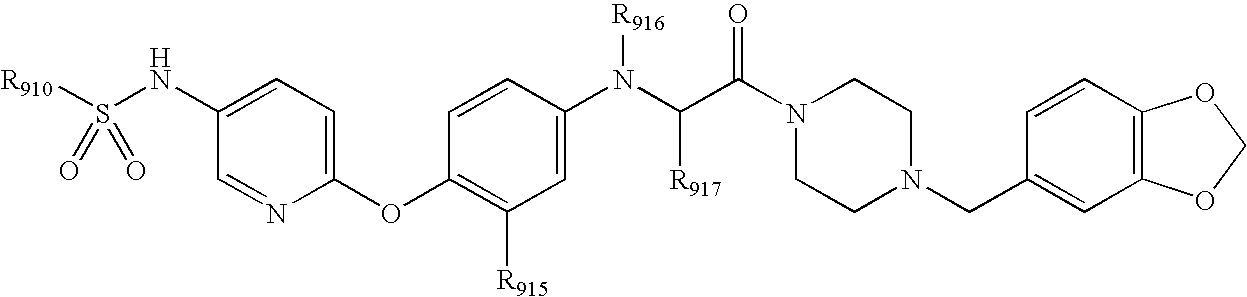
[R910]S(=O)(NC1=CC=C(OC2=C([R915])C=C(N([R916])C(C(=O)N3CCN(CC4=CC5=C(C=C4)OCO5)CC3)[R917])C=C2)N=C1)=O
